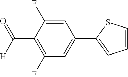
C1=C(F)C(C([H])=O)=C(F)C=C1C1=CC=CS1
